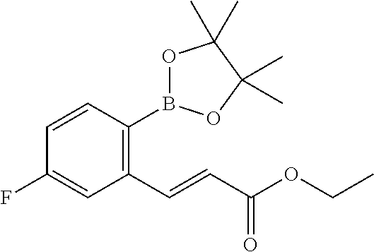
C1(C=CC(OCC)=O)=C(B2OC(C)(C)C(C)(C)O2)C=CC(F)=C1
